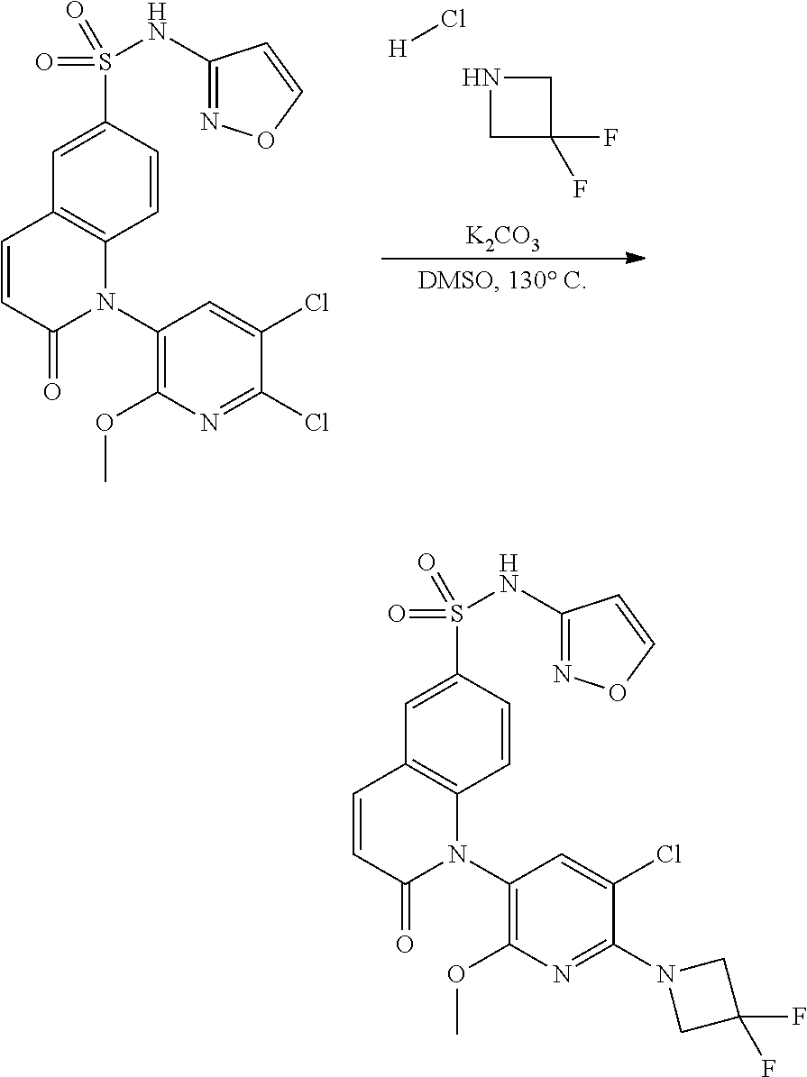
[H]Cl.C1NCC1(F)F.[K2CO3].C12=C(C=CC(S(=O)(=O)NC3=NOC=C3)=C1)N(C1=C(OC)N=C(Cl)C(Cl)=C1)C(=O)C=C2.C12=C(C=CC(S(=O)(=O)NC3=NOC=C3)=C1)N(C1=C(OC)N=C(N3CC(F)(F)C3)C(Cl)=C1)C(=O)C=C2
